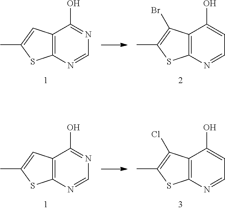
C12=C(N=CN=C1O)SC(C)=C2.C12=C(N=CC=C1O)SC(C)=C2Br.C12=C(N=CN=C1O)SC(C)=C2.C12=C(N=CC=C1O)SC(C)=C2Cl
